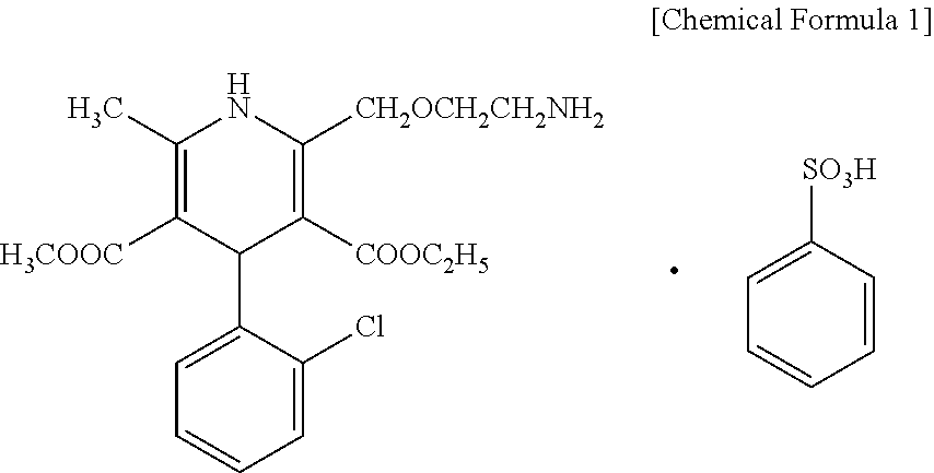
C1(C)=C([H3COOC])C(C2=CC=CC=C2Cl)C([COOC2H5])=C([CH2OCH2CH2NH2])N1.C1=CC([SO3H])=CC=C1
